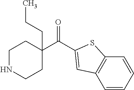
C1=CC=CC2=C1C=C(C(=O)C1(CCC)CCNCC1)S2
